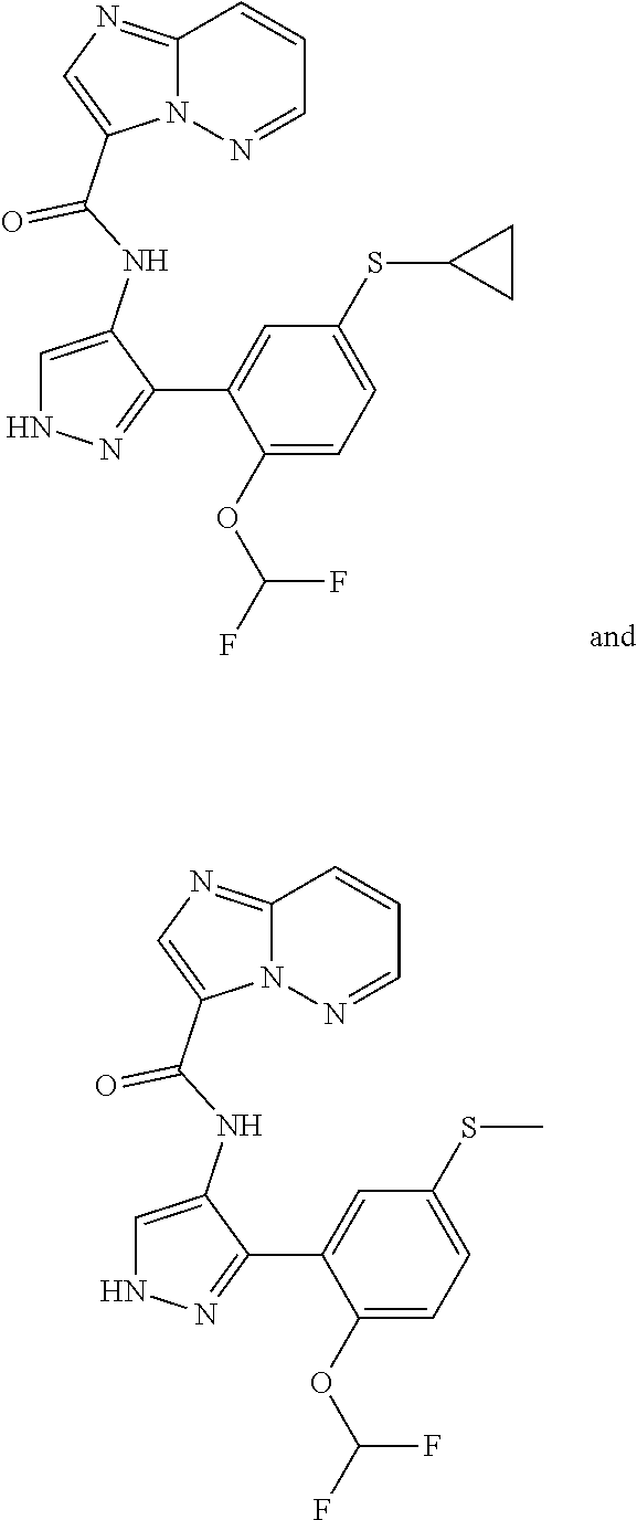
C12=NC=C(C(=O)NC3=CNN=C3C3=CC(SC4CC4)=CC=C3OC(F)F)N1N=CC=C2.C12=NC=C(C(=O)NC3=CNN=C3C3=CC(SC)=CC=C3OC(F)F)N1N=CC=C2
